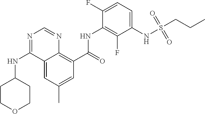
O=C(NC1=C(F)C(NS(CCC)(=O)=O)=CC=C1F)C1=C2C(=CC(C)=C1)C(NC1CCOCC1)=NC=N2
